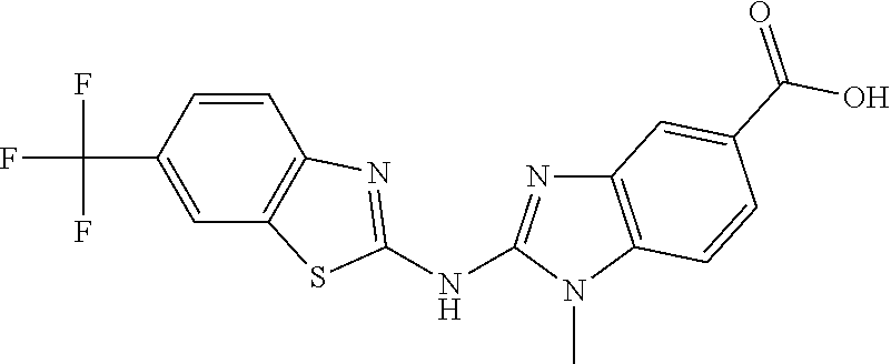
C1(C(F)(F)F)=CC2=C(C=C1)N=C(NC1=NC3=C(N1C)C=CC(C(O)=O)=C3)S2
